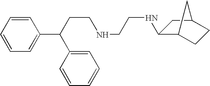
C(NCCNC1C2CCC(C1)C2)CC(C1=CC=CC=C1)C1=CC=CC=C1
